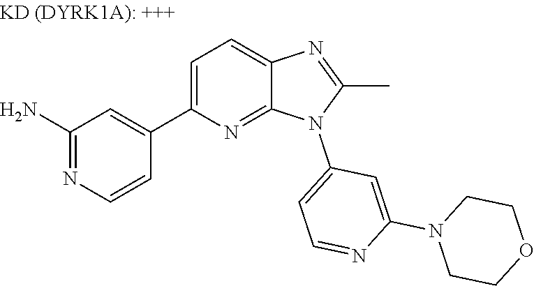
C1(C2=CC=C3N=C(C)N(C4=CC=NC(N5CCOCC5)=C4)C3=N2)=CC(N)=NC=C1
